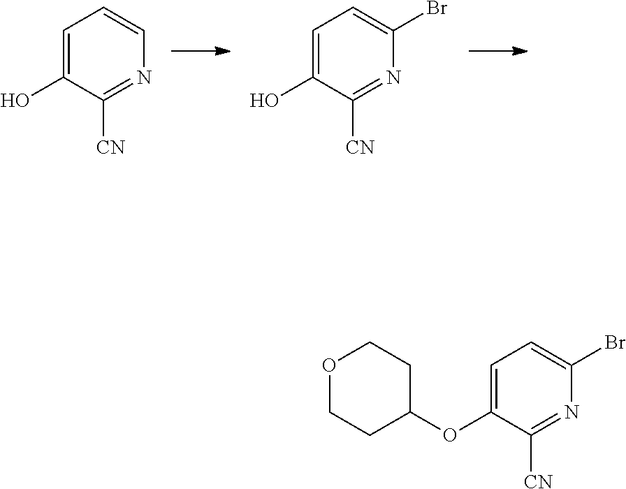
C1=C(O)C([CN])=NC=C1.C1=C(O)C([CN])=NC(Br)=C1.C1=C(OC2CCOCC2)C([CN])=NC(Br)=C1
